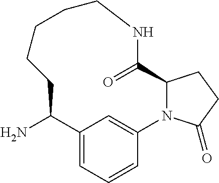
NC1C2=CC=CC(=C2)N2C(C(=O)NCCCCC1)CCC2=O
